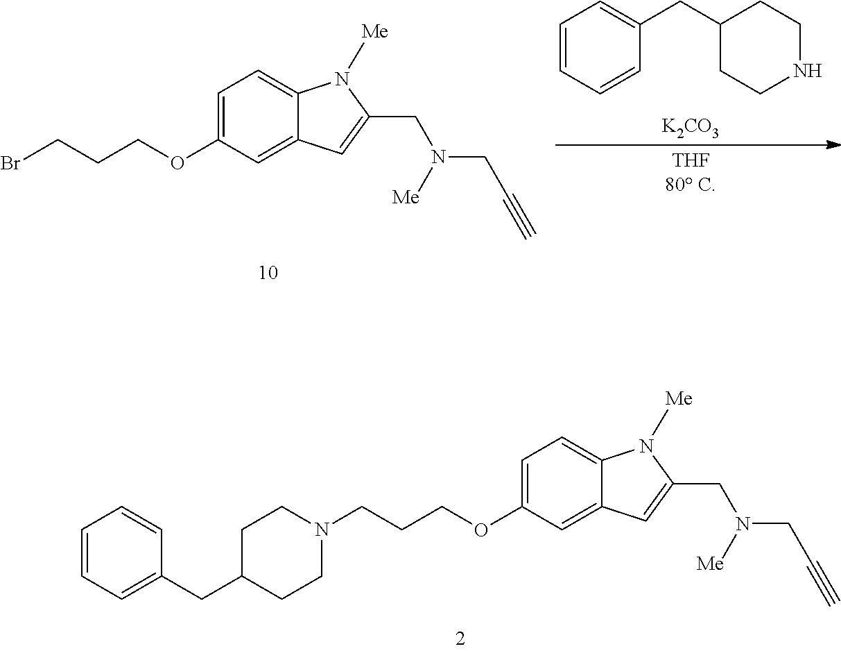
C1=CC=CC(CC2CCNCC2)=C1.[K2CO3].C1=C(OCCCBr)C=C2C(=C1)N([Me])C(CN(CC#C)[Me])=C2.C1=C(OCCCN2CCC(CC3=CC=CC=C3)CC2)C=C2C(=C1)N([Me])C(CN(CC#C)[Me])=C2
